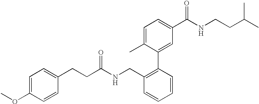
C1=C(OC)C=CC(CCC(NCC2=C(C3=CC(C(NCCC(C)C)=O)=CC=C3C)C=CC=C2)=O)=C1
